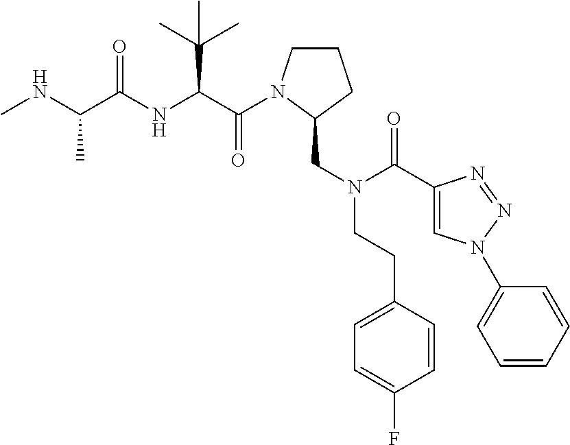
CNC(C(NC(C(=O)N1CCCC1CN(CCC1=CC=C(F)C=C1)C(=O)C1=CN(C2=CC=CC=C2)N=N1)C(C)(C)C)=O)C
